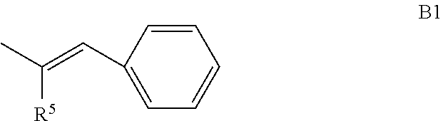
CC(=CC1=CC=CC=C1)[R5]
